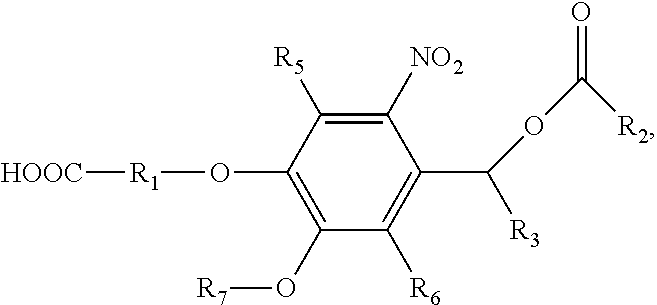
C1([NO2])=C([R5])C(O[R1][HOOC])=C(O[R7])C([R6])=C1C([R3])OC(=O)[R2]
